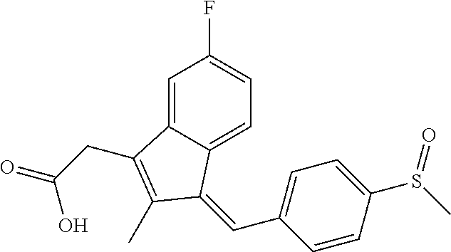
C1=C2C(=CC=C1F)C(=CC1=CC=C(S(C)=O)C=C1)C(C)=C2CC(=O)O
